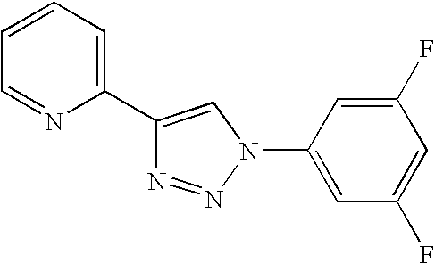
C1(C2=CC=CC=N2)=CN(C2=CC(F)=CC(F)=C2)N=N1
